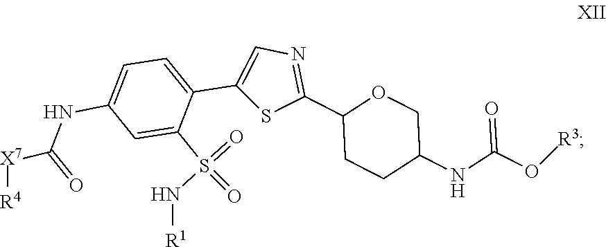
C1(C2=NC=C(C3=CC=C(NC(=O)[X7][R4])C=C3S(=O)(N[R1])=O)S2)CCC(NC(O[R3])=O)CO1
